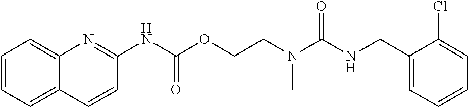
C1(Cl)=CC=CC=C1CNC(N(CCOC(NC1=NC2=CC=CC=C2C=C1)=O)C)=O
